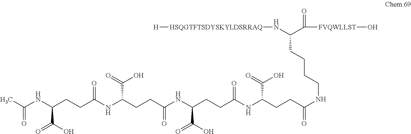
CC(NC(CCC(NC(CCC(NC(CCC(NC(CCC(=O)NCCCCC(N[HSQGTFTSDYSKYLDSRRAQ][H])C(=O)[FVQWLLST]O)C(O)=O)=O)C(=O)O)=O)C(O)=O)=O)C(=O)O)=O
